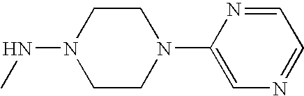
C1CN(NC)CCN1C1=CN=CC=N1
